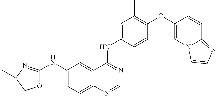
O1C(NC2=CC=C3C(=C2)C(NC2=CC(C)=C(OC4=CN5C(=NC=C5)C=C4)C=C2)=NC=N3)=NC(C)(C)C1
